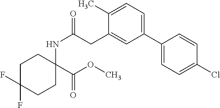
C1C(F)(F)CCC(NC(=O)CC2=CC(C3=CC=C(Cl)C=C3)=CC=C2C)(C(OC)=O)C1
